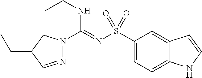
N1=CC(CC)CN1C(=NS(C1=CC=C2C(=C1)C=CN2)(=O)=O)NCC
